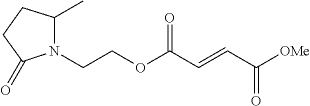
N1(CCOC(C=CC([OMe])=O)=O)C(C)CCC1=O
